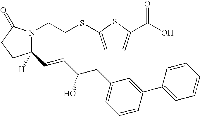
C1(C=CC(O)CC2=CC=CC(C3=CC=CC=C3)=C2)([H])CCC(=O)N1CCSC1=CC=C(C(O)=O)S1
